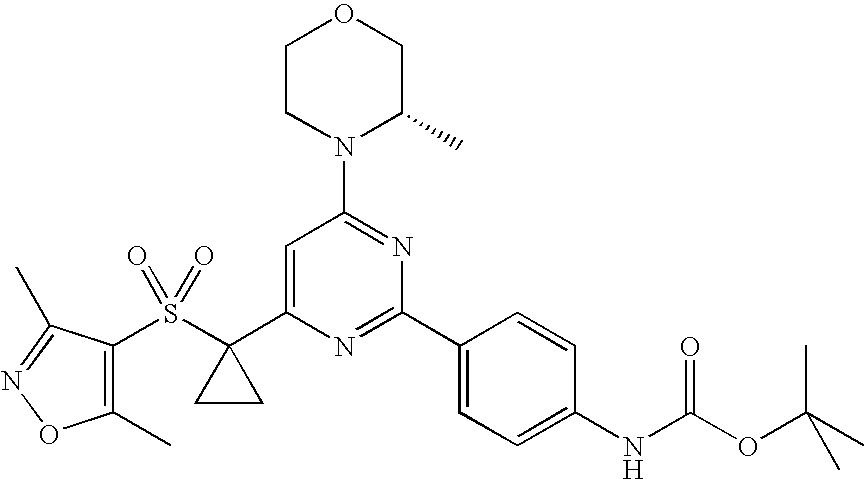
C1(C)=C(S(C2(C3=CC(N4C(C)COCC4)=NC(C4=CC=C(NC(OC(C)(C)C)=O)C=C4)=N3)CC2)(=O)=O)C(C)=NO1
